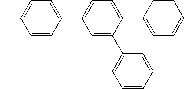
C1=CC(C2=CC=C(C3=CC=CC=C3)C(C3=CC=CC=C3)=C2)=CC=C1C
